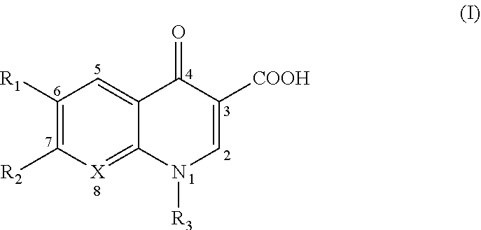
C1([R1])=C([R2])[X]=C2C(=C1)C(=O)C([COOH])=CN2[R3]
